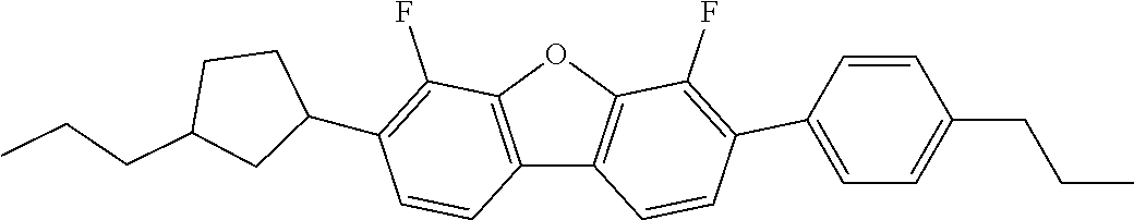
C12=C(OC3=C1C=CC(C1=CC=C(CCC)C=C1)=C3F)C(F)=C(C1CCC(CCC)C1)C=C2
